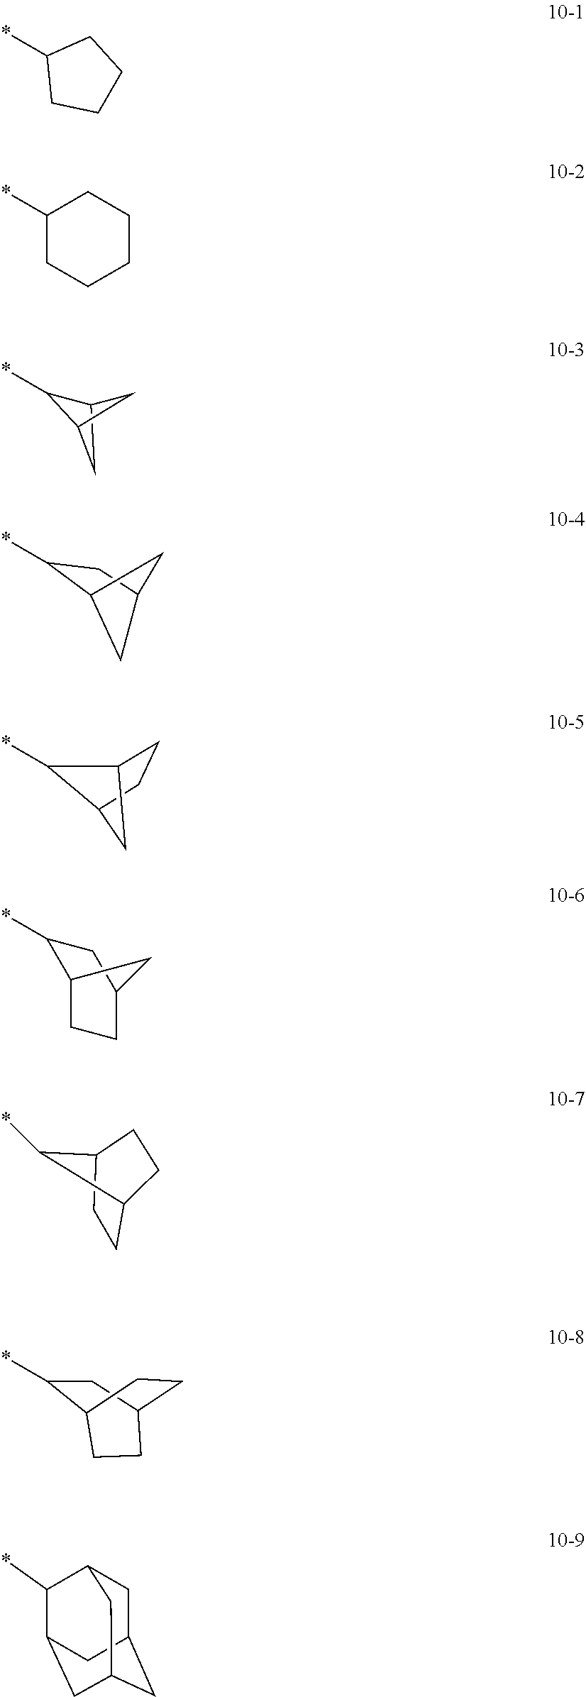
*C1CCCCC1.C12CC(C1)C2*.C12CCC(C1)C2*.C1CC2C(*)C1CC2.C1(*)C2CCC(C1)C2.C1(*)CC2CCC1CC2.*C1C2CC3CC(CC1C3)C2.*C1CCCC1.C12CC(CC1*)C2
